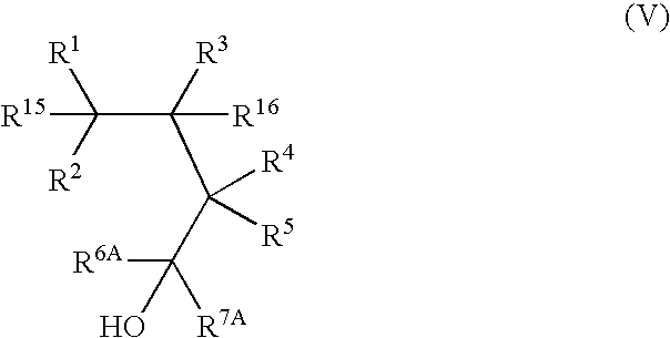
[R6A]C(C(C(C([R2])([R1])[R15])([R3])[R16])([R4])[R5])([R7A])O
